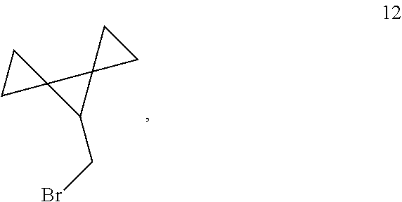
BrCC1C2(C13CC3)CC2
